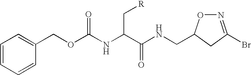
C1=CC=C(COC(NC(C(NCC2ON=C(Br)C2)=O)C[R])=O)C=C1
